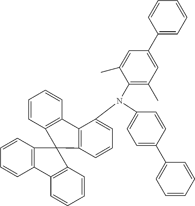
C1(C2=CC=CC=C2)=CC=C(N(C2=CC=CC3=C2C2=C(C=CC=C2)C32C3=C(C=CC=C3)C3=C2C=CC=C3)C2=C(C)C=C(C3=CC=CC=C3)C=C2C)C=C1
